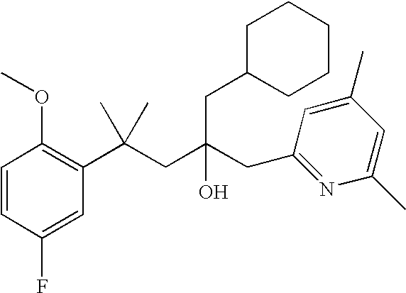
C1=CC(F)=CC(C(CC(CC2=NC(C)=CC(C)=C2)(O)CC2CCCCC2)(C)C)=C1OC
